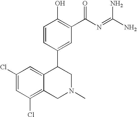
C1(Cl)=C2C(=CC(Cl)=C1)C(C1=CC(C(N=C(N)N)=O)=C(O)C=C1)CN(C)C2
